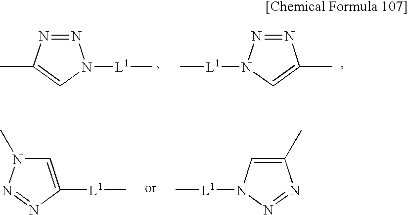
N1=NC(C)=CN1[L1]C.N1=NN([L1]C)C=C1C.C1=C([L1]C)N=NN1C.C1(C)=CN([L1]C)N=N1
